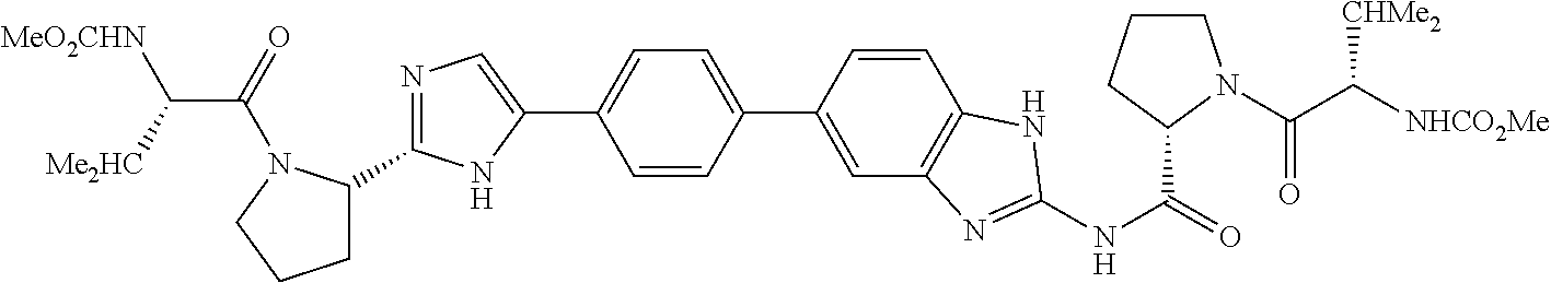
C1C(C2=NC=C(C3=CC=C(C4=CC5=C(C=C4)NC(NC(=O)C4CCCN4C(C([NHCO2Me])[CHMe2])=O)=N5)C=C3)N2)N(C(=O)C([Me2HC])[MeO2CHN])CC1
